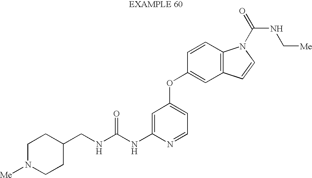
C(NC1=CC(OC2=CC3=C(C=C2)N(C(NC[Me])=O)C=C3)=CC=N1)(=O)NCC1CCN([Me])CC1
